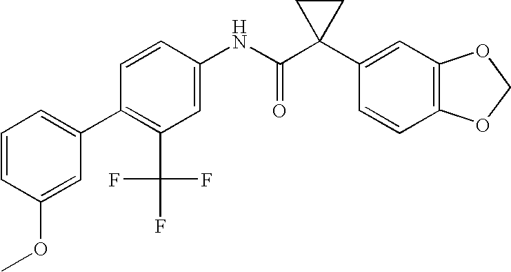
C1=CC(NC(C2(C3=CC4=C(C=C3)OCO4)CC2)=O)=CC(C(F)(F)F)=C1C1=CC=CC(OC)=C1
